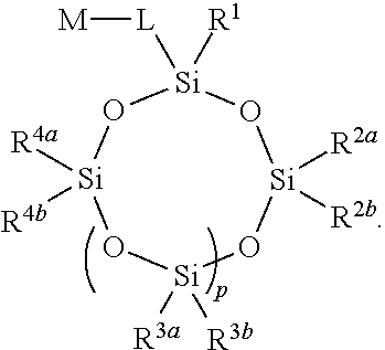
O1[Si]([R4a])([R4b])O[Si]([R3a])([R3b])O[Si]([R2a])([R2b])O[Si]1([R1])[L][M]
